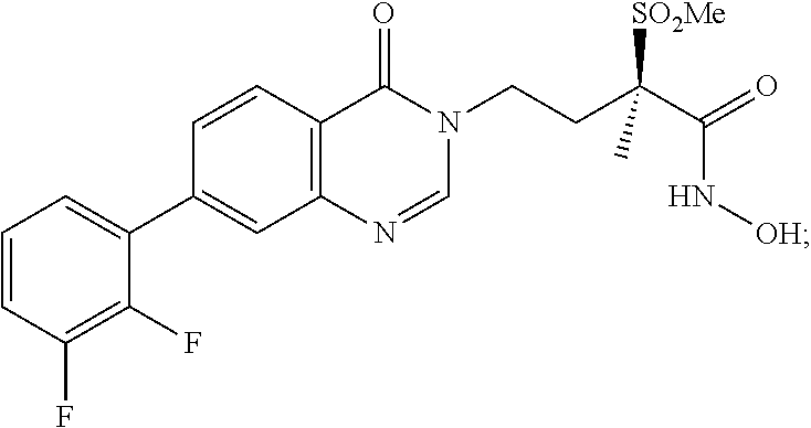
C1=NC2=C(C=CC(C3=CC=CC(F)=C3F)=C2)C(=O)N1CCC(C(=O)N[OH])([SO2Me])C
